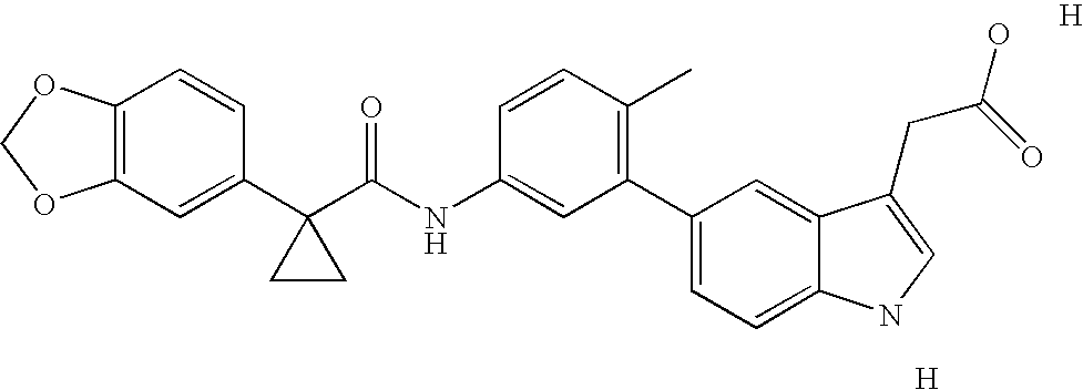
C1(C2=CC=C3C(=C2)C(CC(O)=O)=CN3)=C(C)C=CC(NC(C2(C3=CC4=C(C=C3)OCO4)CC2)=O)=C1.[H].[H]
